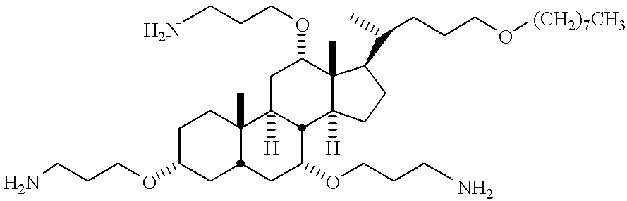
C(COC1CC2C(C)(CC1)C1([H])CC(OCCCN)C3(C)C([H])(CCC3C(CCCO[(CH2)7CH3])C)C1C(OCCCN)C2)CN
